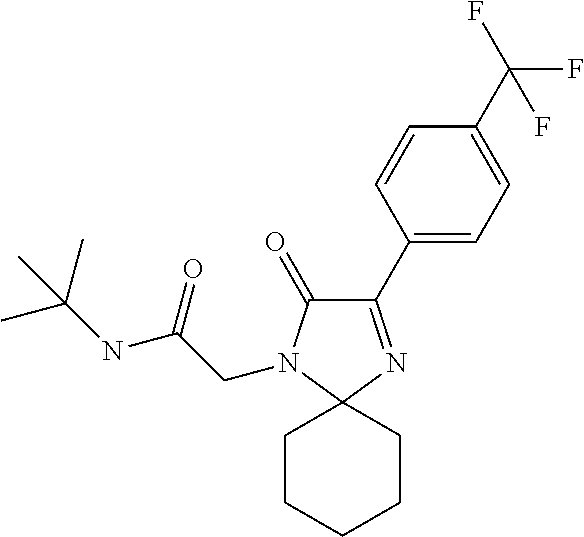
C1(C2=CC=C(C(F)(F)F)C=C2)=NC2(N(CC(NC(C)(C)C)=O)C1=O)CCCCC2
